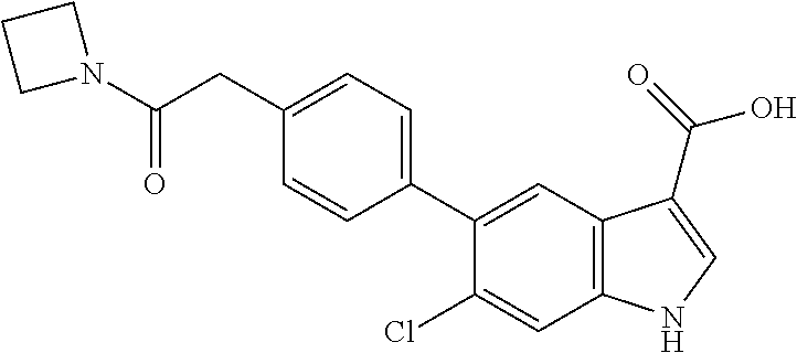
C1(C2=CC=C(CC(N3CCC3)=O)C=C2)=CC2=C(C=C1Cl)NC=C2C(=O)O
